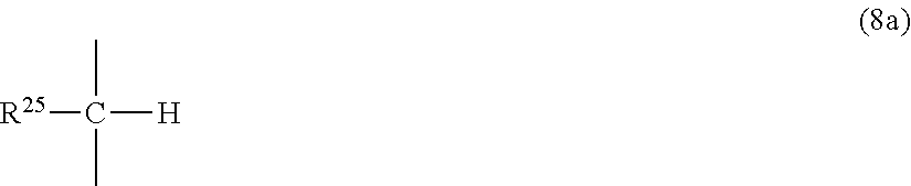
[R25]C(C)(C)[H]
